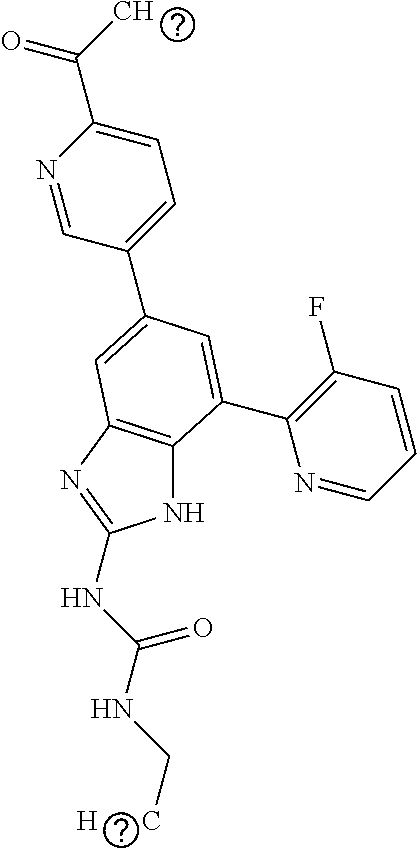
N1C2=C(N=C1NC(NC[H      C])=O)C=C(C1=CC=C(C(=O)C)N=C1)C=C2C1=C(F)C=CC=N1
